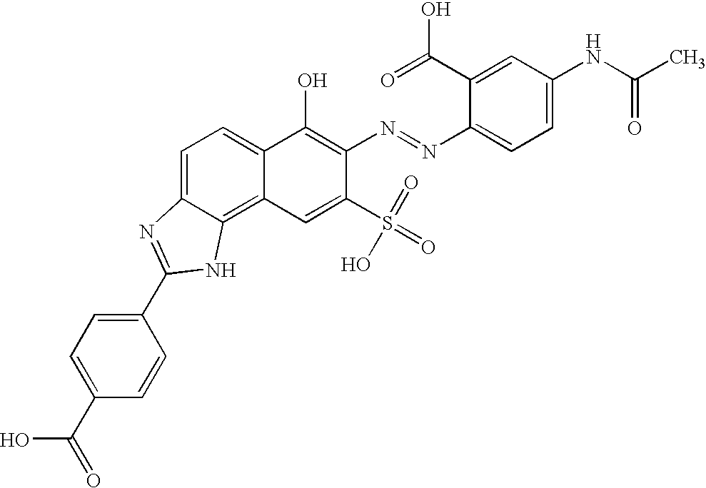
C1=C2C(=C3C(=C1)C(O)=C(N=NC1=CC=C(NC(C)=O)C=C1C(=O)O)C(S(=O)(=O)O)=C3)NC(C1=CC=C(C(=O)O)C=C1)=N2
